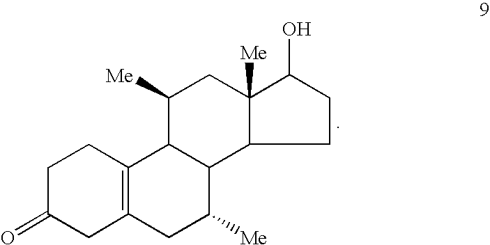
C1CC2=C(CC1=O)CC([Me])C1C2C([Me])CC2([Me])C1CCC2O
